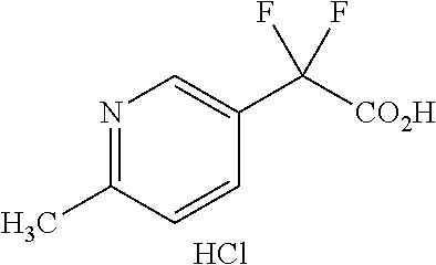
N1=C(C)C=CC(C([CO2H])(F)F)=C1.Cl
